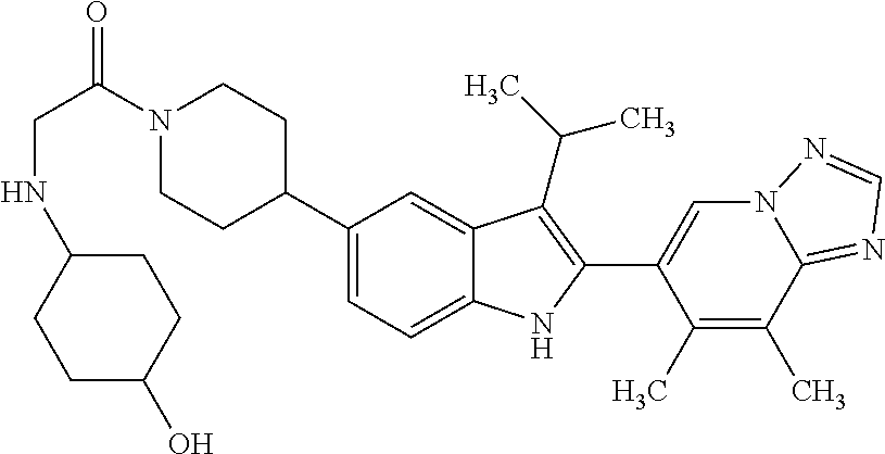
N1(C(CNC2CCC(O)CC2)=O)CCC(C2=CC=C3C(=C2)C(C(C)C)=C(C2=CN4C(=NC=N4)C(C)=C2C)N3)CC1
